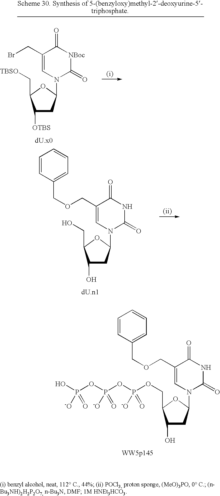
C1(O)CC(N2C(=O)NC(=O)C(COCC3=CC=CC=C3)=C2)OC1COP(=O)([-O])OP([-O])(=O)OP(O)(=O)[-O].C1([OTBS])CC(N2C(=O)[NBoc]C(=O)C(CBr)=C2)OC1C[TBSO].C1(O)CC(N2C(=O)NC(=O)C(COCC3=CC=CC=C3)=C2)OC1CO
